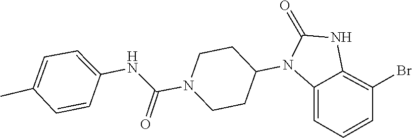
C1CN(C(NC2=CC=C(C)C=C2)=O)CCC1N1C(=O)NC2=C(Br)C=CC=C12
